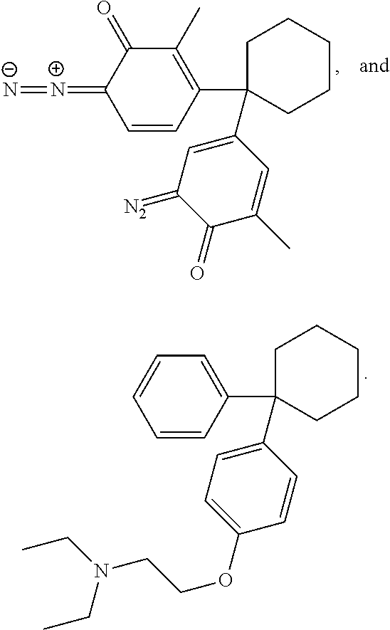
C1=CC(C2(C3=CC(=[N2])C(=O)C(C)=C3)CCCCC2)=C(C)C(=O)C1=[N+]=[N-].C1=CC(C2(C3=CC=C(OCCN(CC)CC)C=C3)CCCCC2)=CC=C1
